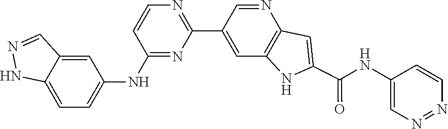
N1=NC=CC(NC(C2=CC3=C(C=C(C4=NC=CC(NC5=CC=C6C(=C5)C=NN6)=N4)C=N3)N2)=O)=C1
